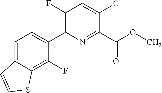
COC(C1=NC(C2=CC=C3C=CSC3=C2F)=C(F)C=C1Cl)=O
